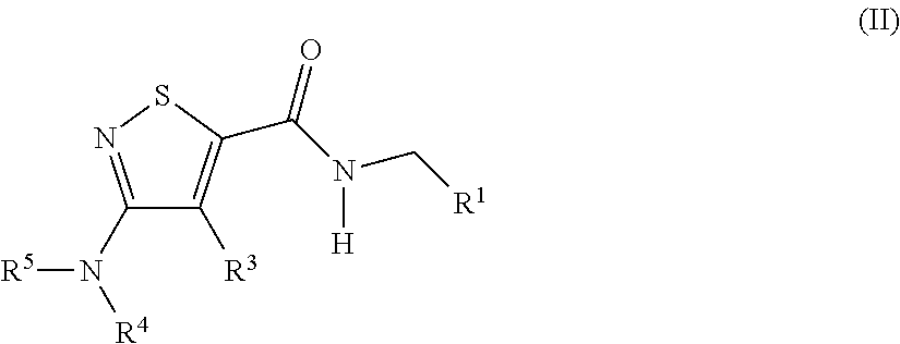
C1(N([R4])[R5])=NSC(C(N([H])C[R1])=O)=C1[R3]
